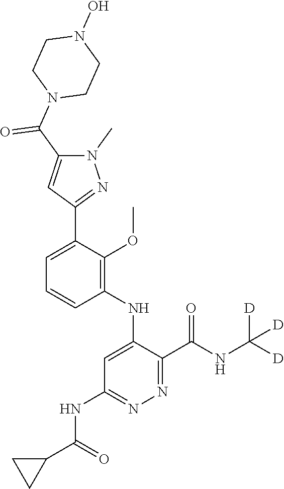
C1=CC=C(C2=NN(C)C(C(N3CCN(O)CC3)=O)=C2)C(OC)=C1NC1=CC(NC(C2CC2)=O)=NN=C1C(NC([D])([D])[D])=O
